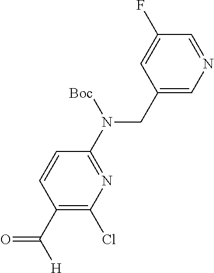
C1(CN(C2=NC(Cl)=C(C([H])=O)C=C2)[Boc])=CN=CC(F)=C1
